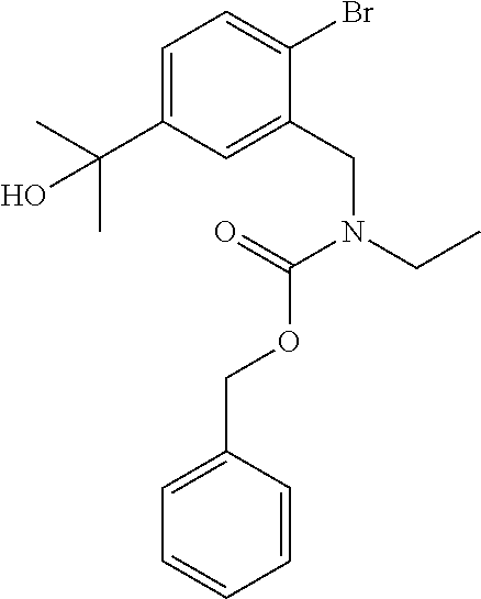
C1=C(C(O)(C)C)C=C(CN(CC)C(=O)OCC2=CC=CC=C2)C(Br)=C1
